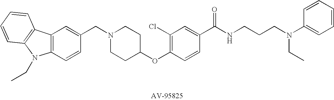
C1(CN2CCC(OC3=C(Cl)C=C(C(=O)NCCCN(C4=CC=CC=C4)CC)C=C3)CC2)=CC2=C(C=C1)N(CC)C1=C2C=CC=C1
